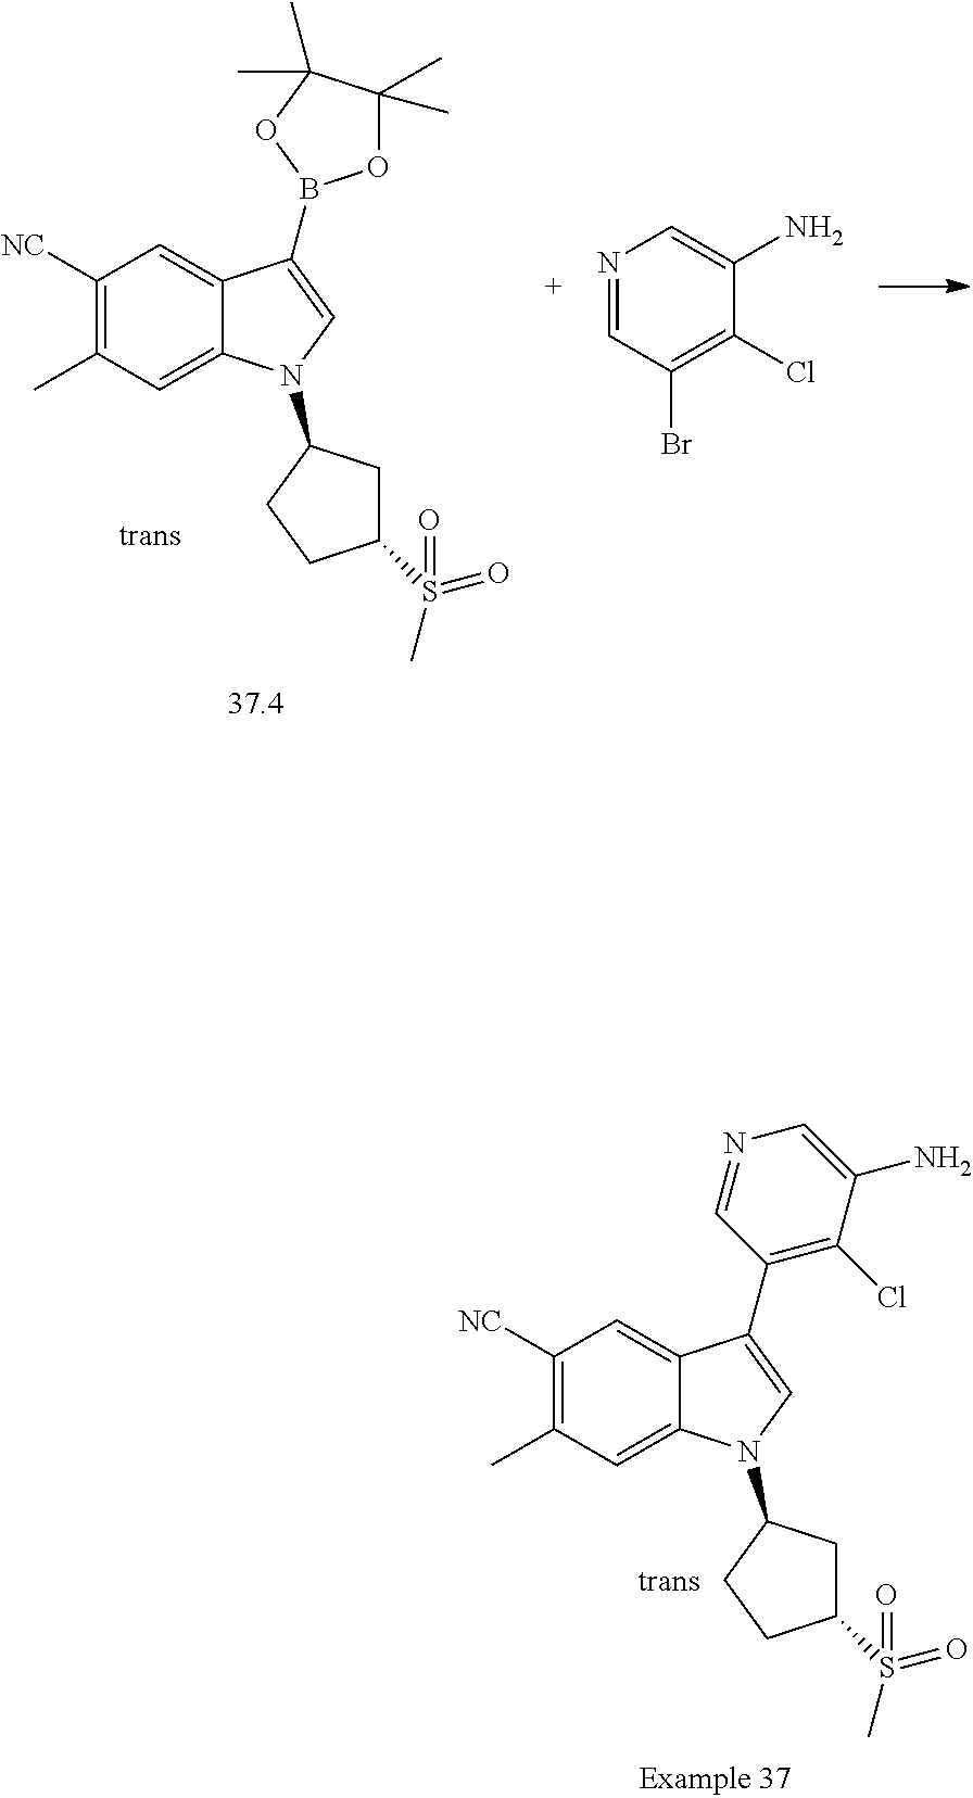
C1([NC])=C(C)C=C2C(=C1)C(B1OC(C)(C)C(C)(C)O1)=CN2C1CC(S(C)(=O)=O)CC1.N1=CC(Br)=C(Cl)C(N)=C1.C1([NC])=C(C)C=C2C(=C1)C(C1=C(Cl)C(N)=CN=C1)=CN2C1CC(S(C)(=O)=O)CC1
